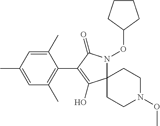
C1(C)=CC(C)=CC(C)=C1C1=C(O)C2(N(OC3CCCC3)C1=O)CCN(OC)CC2
